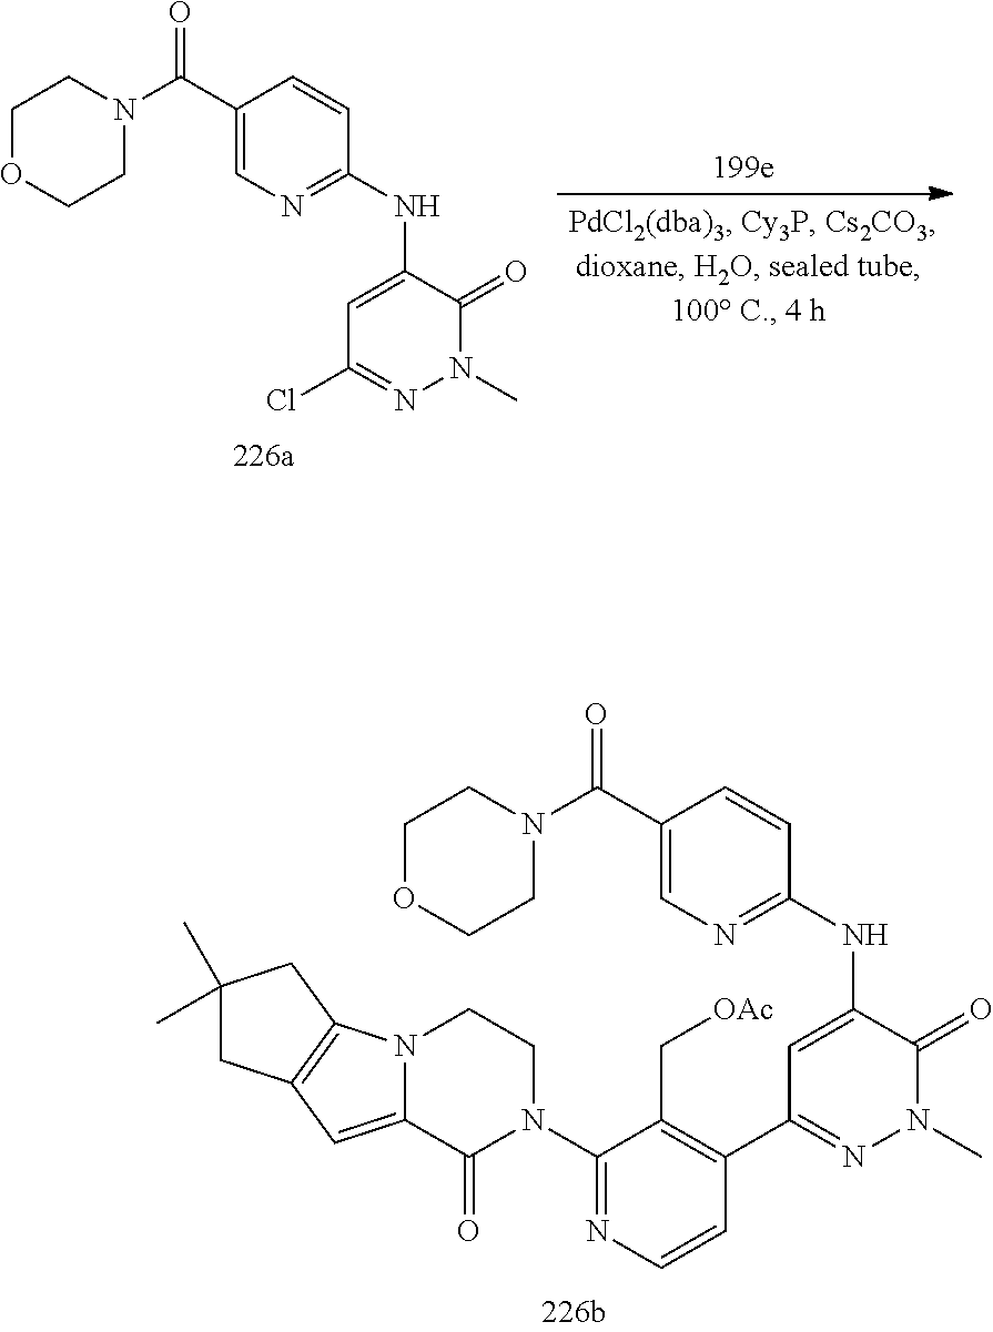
C1(NC2=CC(C3=C(C[OAc])C(N4CCN5C(=CC6=C5CC(C)(C)C6)C4=O)=NC=C3)=NN(C)C2=O)=NC=C(C(N2CCOCC2)=O)C=C1.C1(NC2=CC(Cl)=NN(C)C2=O)=NC=C(C(N2CCOCC2)=O)C=C1
